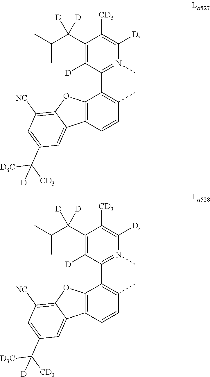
C1(C(C(C)C)([D])[D])=C([D])C(C2=C(C)C=CC3=C2OC2=C([NC])C=C(C([CD3])([D3C])[D])C=C32)=N(C)C([D])=C1[CD3].C1(C(C(C)C)([D])[D])=C([D])C(C2=C(C)C=CC3=C2OC2=C([NC])C=C(C([CD3])([D3C])[D])C=C32)=N(C)C([D])=C1[CD3]
